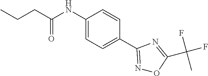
CCCC(NC1=CC=C(C2=NOC(C(F)(F)C)=N2)C=C1)=O
